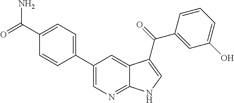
C1(C2=CN=C3C(=C2)C(C(=O)C2=CC(O)=CC=C2)=CN3)=CC=C(C(=O)N)C=C1
